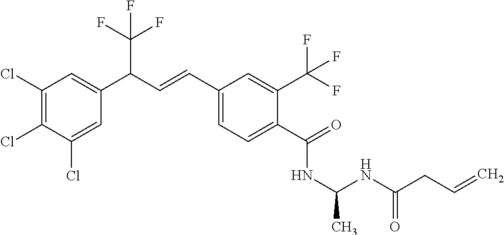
C1(Cl)=C(Cl)C(Cl)=CC(C(C=CC2=CC=C(C(=O)NC(C)NC(CC=C)=O)C(C(F)(F)F)=C2)C(F)(F)F)=C1
